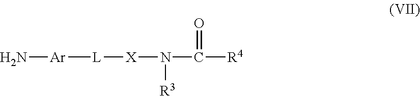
N[Ar][L][X]N(C(=O)[R4])[R3]
